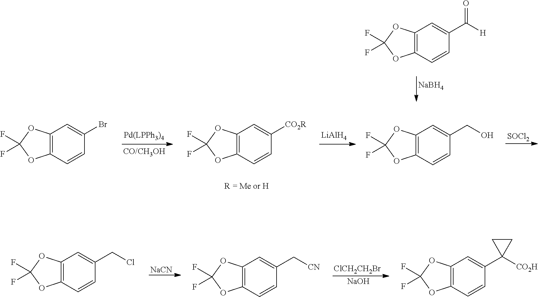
C12=C(C=CC(C([H])=O)=C1)OC(F)(F)O2.[NaBH4].C12=C(C=CC(Br)=C1)OC(F)(F)O2.C12=C(C=CC([CO2R])=C1)OC(F)(F)O2.[LiAlH4].C12=C(C=CC(CO)=C1)OC(F)(F)O2.[SOCl2].C12=C(C=CC(CCl)=C1)OC(F)(F)O2.[NaCN].C12=C(C=CC(C[CN])=C1)OC(F)(F)O2.[ClCH2CH2Br].[NaOH].C12=C(C=CC(C3([CO2H])CC3)=C1)OC(F)(F)O2
